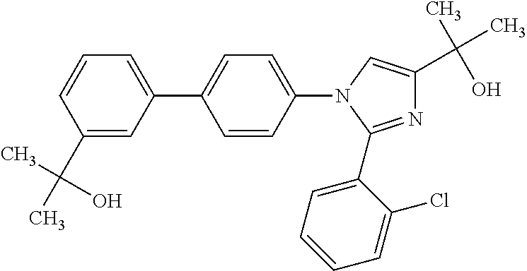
N1=C(C2=CC=CC=C2Cl)N(C2=CC=C(C3=CC=CC(C(C)(C)O)=C3)C=C2)C=C1C(C)(O)C
